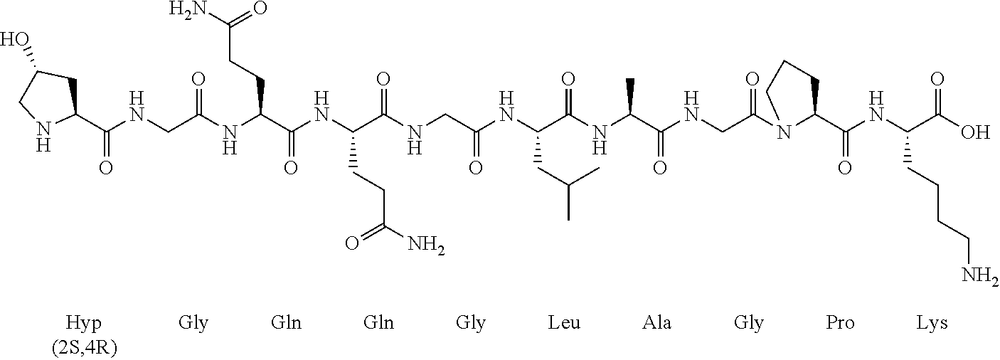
C1(C(NCC(NC(C(NC(C(NCC(NC(C(NC(C(NCC(N2C(C(NC(C(O)=O)CCCCN)=O)CCC2)=O)=O)C)=O)CC(C)C)=O)=O)CCC(=O)N)=O)CCC(N)=O)=O)=O)CC(O)CN1
